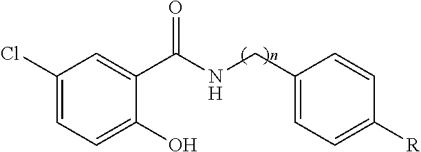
C1(Cl)=CC=C(O)C(C(NCC2=CC=C([R])C=C2)=O)=C1
